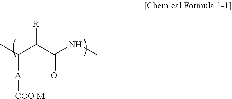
CC(C(C(NC)=O)[R])[A][COO-M]
